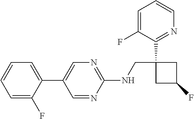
C1(NCC2(C3=NC=CC=C3F)CC(F)C2)=NC=C(C2=CC=CC=C2F)C=N1
